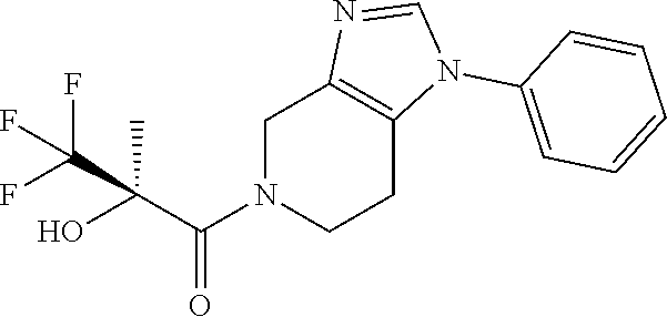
C1N(C(C(O)(C)C(F)(F)F)=O)CCC2=C1N=CN2C1=CC=CC=C1
